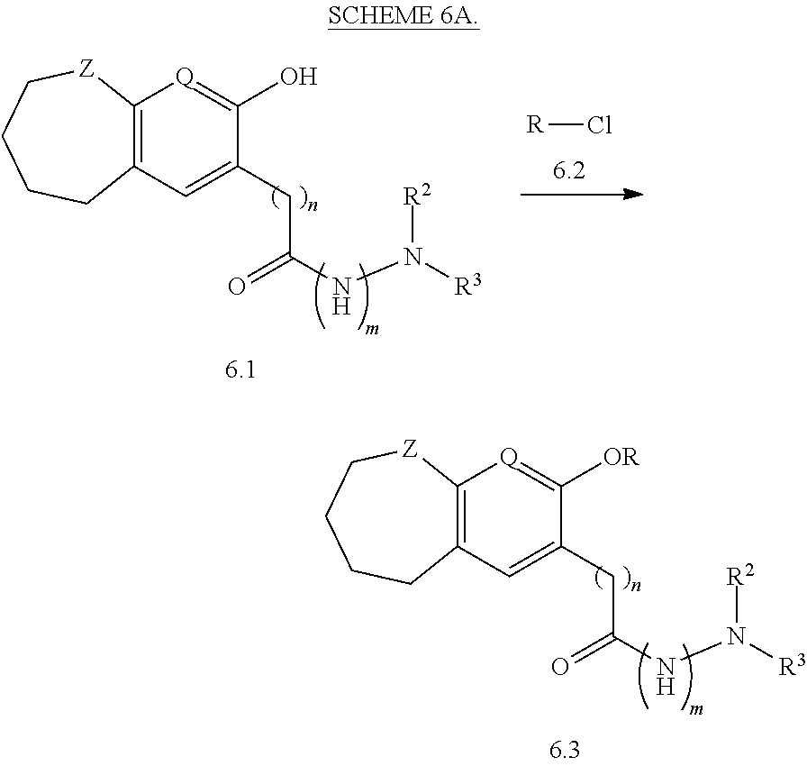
C12=C(C=C(CC(NN([R3])[R2])=O)C(O)=[Q]1)CCCC[Z]2.[R]Cl.C12=C(C=C(CC(NN([R3])[R2])=O)C([OR])=[Q]1)CCCC[Z]2
